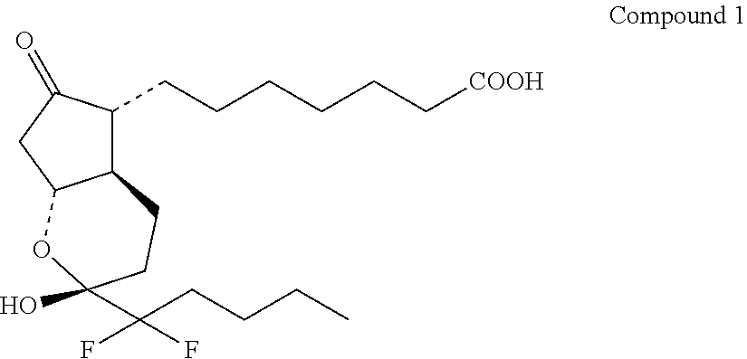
C12C(CCCCCC[COOH])C(=O)CC1OC(O)(C(CCCC)(F)F)CC2
